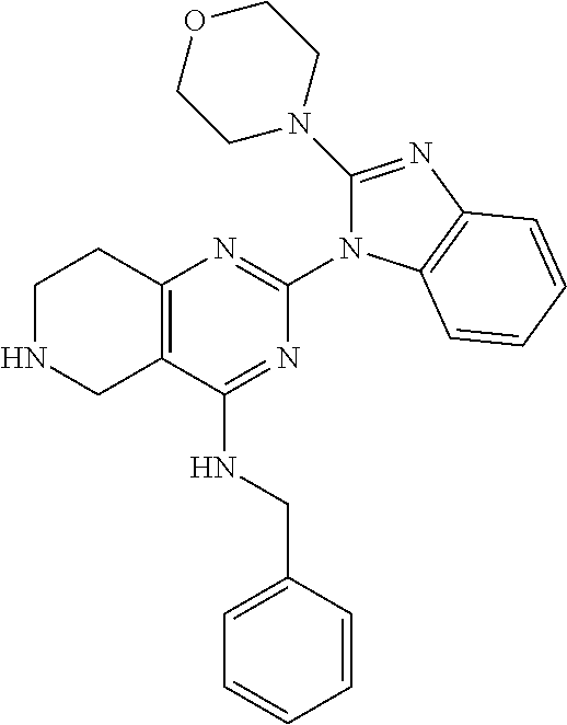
C12=C(C(NCC3=CC=CC=C3)=NC(N3C(N4CCOCC4)=NC4=C3C=CC=C4)=N1)CNCC2
